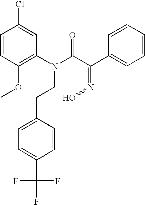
C1=CC(OC)=C(N(C(C(C2=CC=CC=C2)=NO)=O)CCC2=CC=C(C(F)(F)F)C=C2)C=C1Cl
